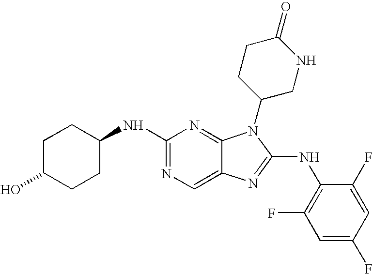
C1C(O)CCC(NC2=NC=C3C(=N2)N(C2CCC(=O)NC2)C(NC2=C(F)C=C(F)C=C2F)=N3)C1
